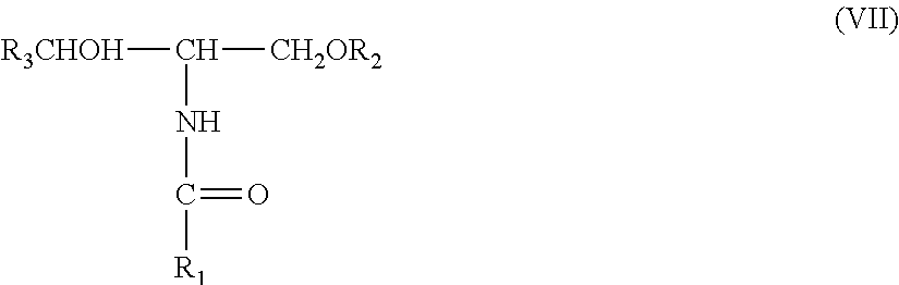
[R3CHOH]C([CH2OR2])NC([R1])=O
